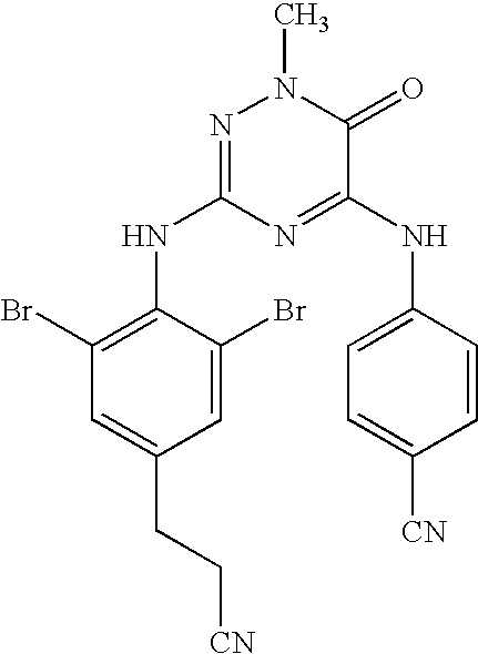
C1=C(Br)C(NC2=NN(C)C(=O)C(NC3=CC=C([CN])C=C3)=N2)=C(Br)C=C1CC[CN]
